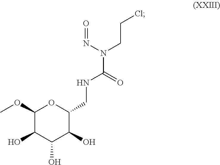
C1(OC)C(O)C(O)C(O)C(CNC(N(N=O)CCCl)=O)O1
